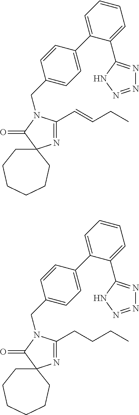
N1=C(C=CCC)N(CC2=CC=C(C3=CC=CC=C3C3=NN=NN3)C=C2)C(=O)C12CCCCCC2.N1=C(CCCC)N(CC2=CC=C(C3=CC=CC=C3C3=NN=NN3)C=C2)C(=O)C12CCCCCC2
